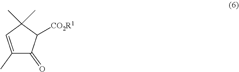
C1([CO2R1])C(C)(C)C=C(C)C1=O
